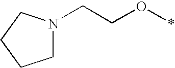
C1N(CCO*)CCC1
